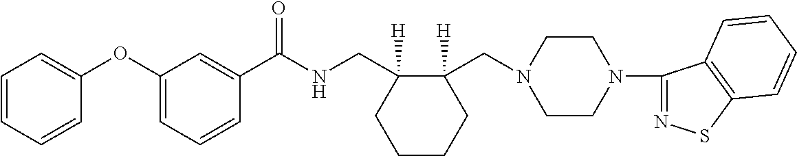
C1=CC=CC(OC2=CC=CC(C(NCC3([H])CCCCC3(CN3CCN(C4=NSC5=C4C=CC=C5)CC3)[H])=O)=C2)=C1
